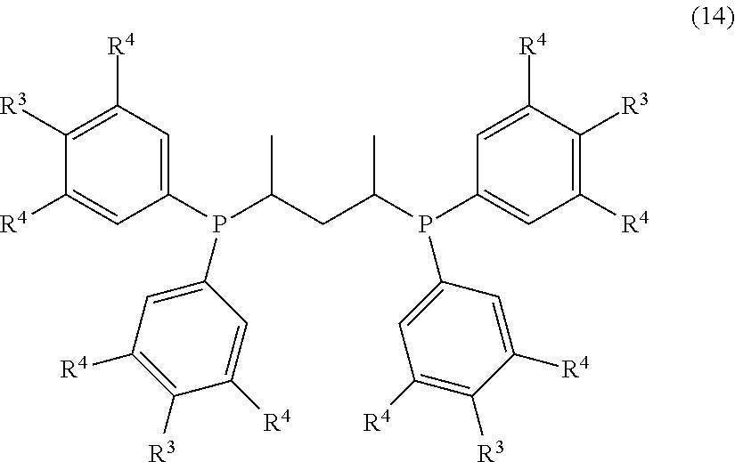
C1([R4])=CC(P(C(CC(P(C2=CC([R4])=C([R3])C([R4])=C2)C2=CC([R4])=C([R3])C([R4])=C2)C)C)C2=CC([R4])=C([R3])C([R4])=C2)=CC([R4])=C1[R3]
